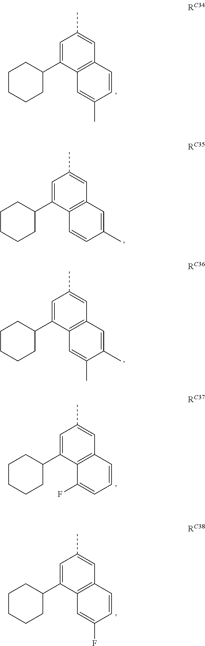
C1=C(C2CCCCC2)C2=C(C=C1C)C=CC(C)=C2.C1=C(C2CCCCC2)C2=C(C=C1C)C=CC=C2F.C1=C(C2CCCCC2)C2=C(C=C1C)C=CC(F)=C2.C1=C(C2CCCCC2)C2=C(C=C1C)C=C(C)C=C2.C1=C(C2CCCCC2)C2=C(C=C1C)C=C(C)C(C)=C2
